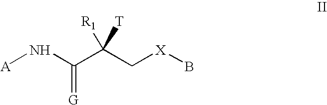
[A]NC(=[G])C(C[X]B)([R1])[T]
